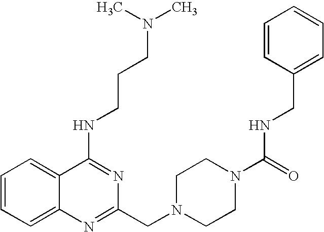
C1=CC=C2C(=C1)C(NCCCN(C)C)=NC(CN1CCN(C(NCC3=CC=CC=C3)=O)CC1)=N2
